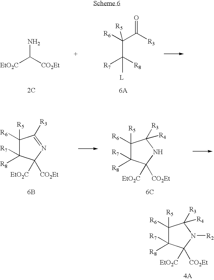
C1([R6])([R5])C([R7])([R8])C([EtO2C])([CO2Et])N([R2])C1([R3])[R4].[4A].C(C([R8])([R7])C)([R6])(C([R3])=O)[R5].[L].NC([CO2Et])[EtO2C].[2C].C1([R6])([R5])C([R7])([R8])C([EtO2C])([CO2Et])NC1([R3])[R4].[6C].C1([R6])([R5])C([R7])([R8])C([EtO2C])([CO2Et])N=C1[R3].[6B]
